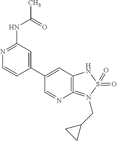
CC(=O)NC1=NC=CC(C2=CC3=C(=N(CC4CC4)S(=O)(=O)N3)N=C2)=C1
